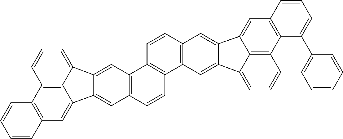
C12=C(C=C3C4=C1C=CC=C4C1=CC4=C(C=CC5=C4C=CC4=C5C=C5C(=C4)C4=CC6=C(C7=C4C5=CC=C7)C(C4=CC=CC=C4)=CC=C6)C=C31)C=CC=C2
